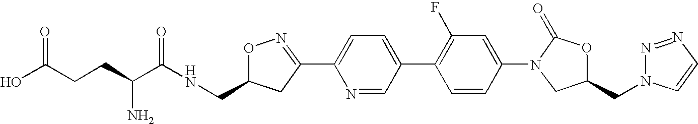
C(CC(C(NCC1ON=C(C2=CC=C(C3=C(F)C=C(N4CC(CN5N=NC=C5)OC4=O)C=C3)C=N2)C1)=O)N)C(O)=O
